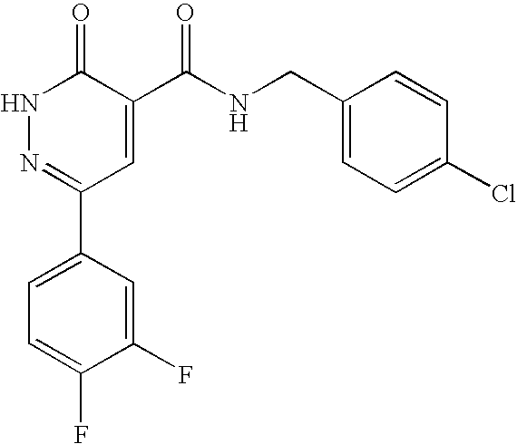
C1(C2=NNC(=O)C(C(NCC3=CC=C(Cl)C=C3)=O)=C2)=CC=C(F)C(F)=C1
